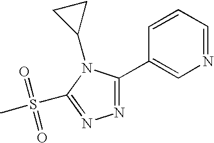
N1=C(C2=CN=CC=C2)N(C2CC2)C(S(C)(=O)=O)=N1
